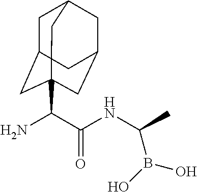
C1C2CC3(C(C(NC(C)B(O)O)=O)N)CC(CC1C3)C2
